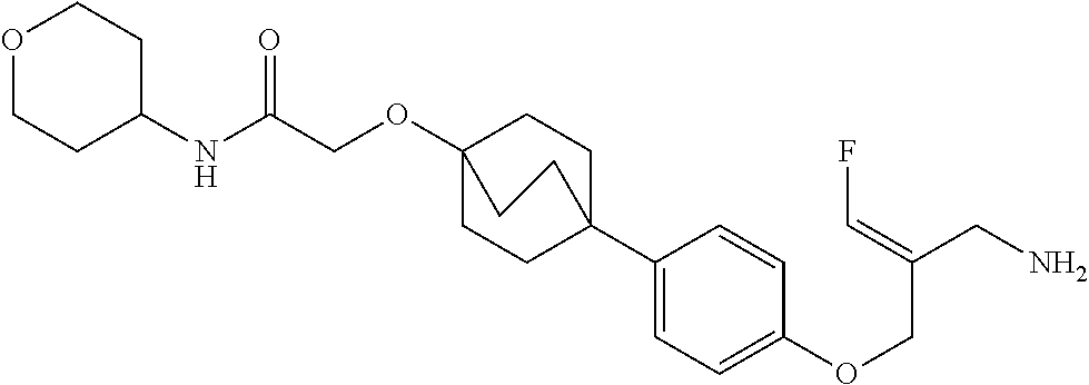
C(OC12CCC(C3=CC=C(OCC(CN)=CF)C=C3)(CC1)CC2)C(NC1CCOCC1)=O
